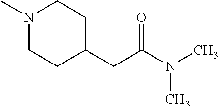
N1(C)CCC(CC(N(C)C)=O)CC1
